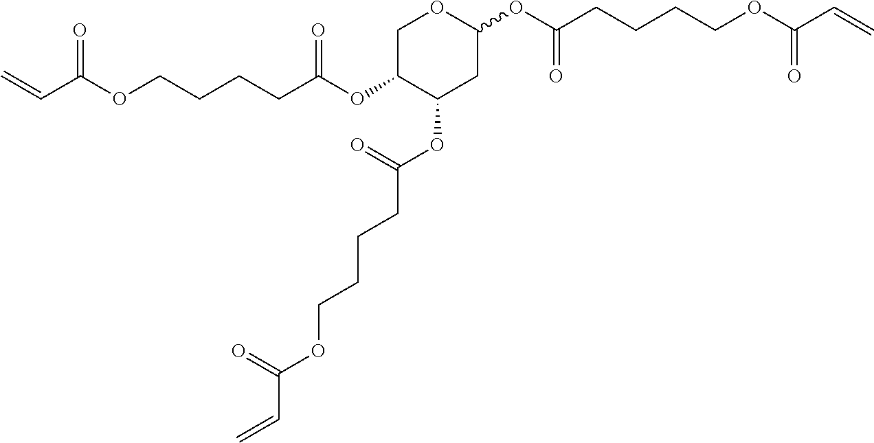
C=CC(OCCCCC(OC1C(OC(=O)CCCCOC(=O)C=C)CC(OC(CCCCOC(C=C)=O)=O)OC1)=O)=O
